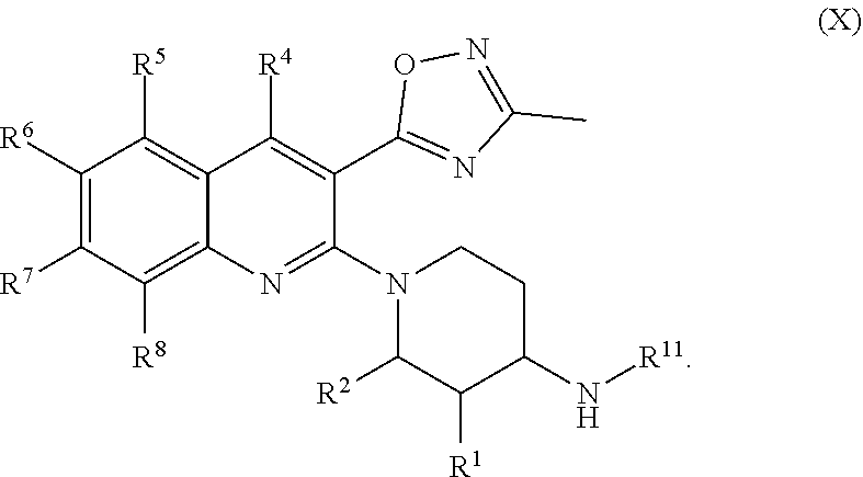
C1([R6])=C([R7])C([R8])=C2C(=C1[R5])C([R4])=C(C1=NC(C)=NO1)C(N1C([R2])C([R1])C(N[R11])CC1)=N2
